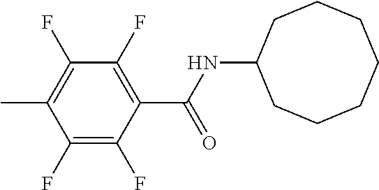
C1(F)=C(F)C(C(=O)NC2CCCCCCC2)=C(F)C(F)=C1C
